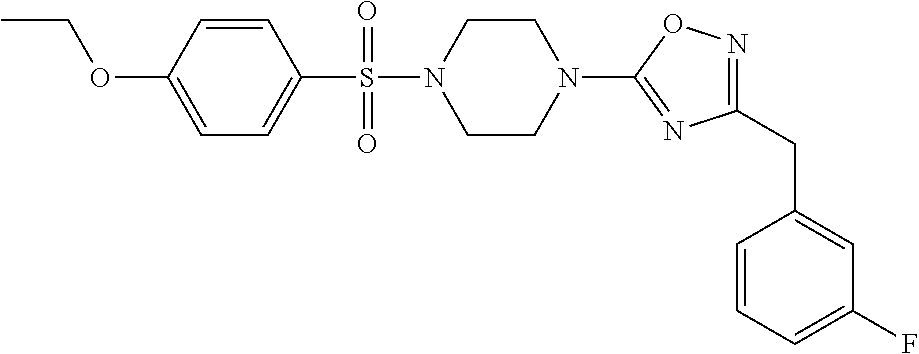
N1=C(CC2=CC(F)=CC=C2)N=C(N2CCN(S(=O)(C3=CC=C(OCC)C=C3)=O)CC2)O1
